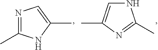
N1=C(C)NC(C)=C1.N1C=C(C)N=C1C
